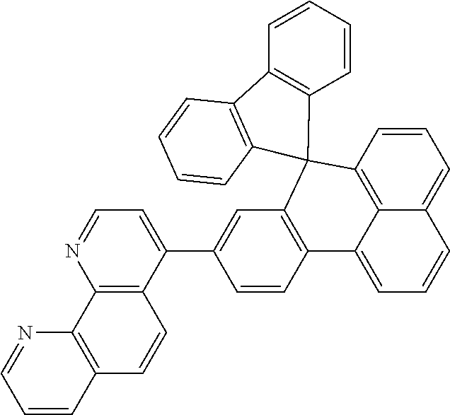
C1=CC2=C3C(=C1)C=CC=C3C1=C(C=C(C3=CC=NC4=C3C=CC3=C4N=CC=C3)C=C1)C21C2=C(C=CC=C2)C2=C1C=CC=C2
